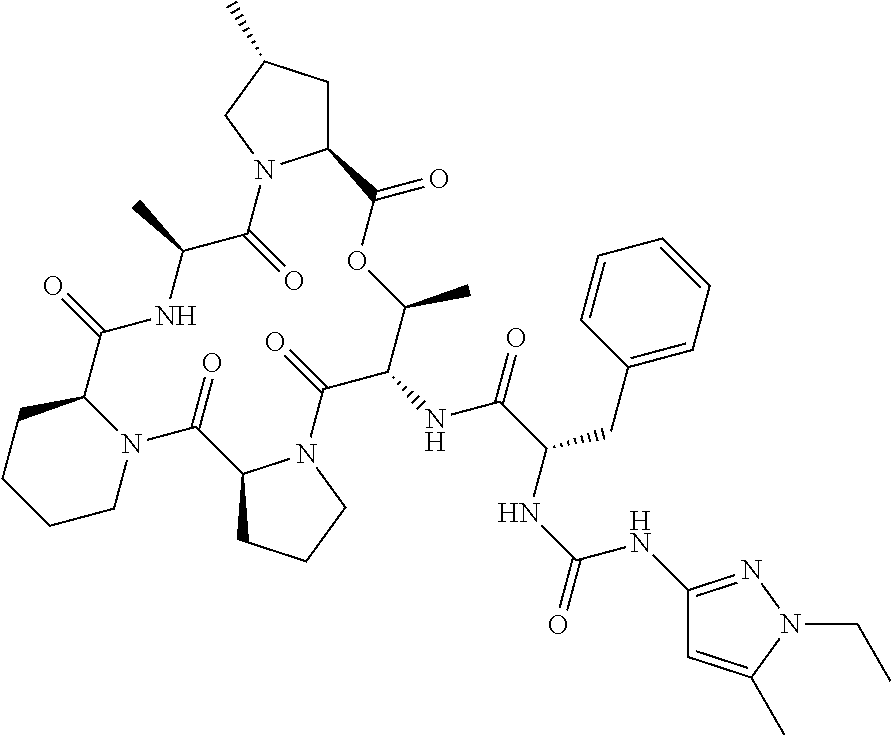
C12CC(C)CN1C(=O)C(C)NC(=O)C1CCCCN1C(=O)C1CCCN1C(=O)C(NC(=O)C(CC1=CC=CC=C1)NC(=O)NC1=NN(CC)C(C)=C1)C(C)OC2=O
